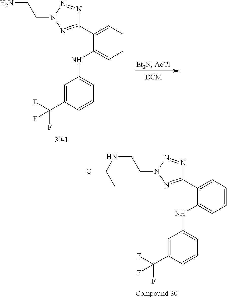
C1(C2=CC=CC=C2NC2=CC=CC(C(F)(F)F)=C2)=NN(CCN)N=N1.C1(C2=CC=CC=C2NC2=CC=CC(C(F)(F)F)=C2)=NN(CCNC(=O)C)N=N1
